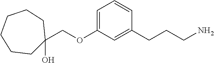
C1=C(OCC2(O)CCCCCC2)C=C(CCCN)C=C1
